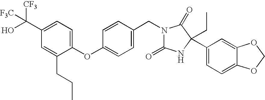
C1(C([CF3])([F3C])O)=CC=C(OC2=CC=C(CN3C(=O)NC(C4=CC=C5C(=C4)OCO5)(CC)C3=O)C=C2)C(CCC)=C1
